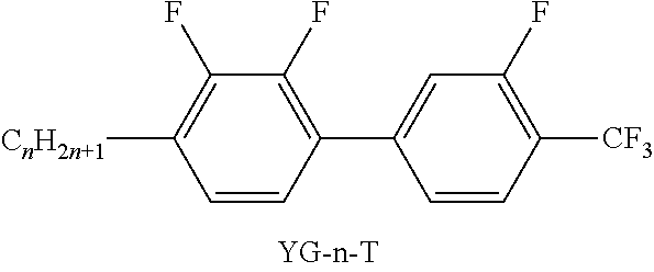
C1([CnH2n+1])=C(F)C(F)=C(C2=CC(F)=C([CF3])C=C2)C=C1
